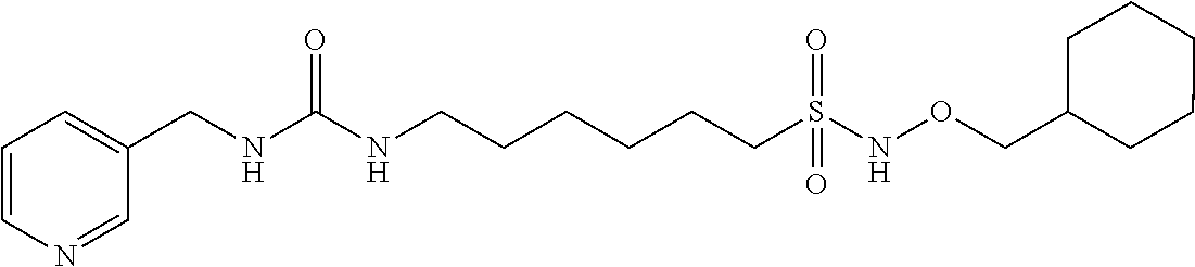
C1=C(CNC(NCCCCCCS(=O)(NOCC2CCCCC2)=O)=O)C=NC=C1
